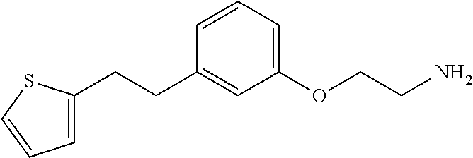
C1=CC=C(OCCN)C=C1CCC1=CC=CS1
